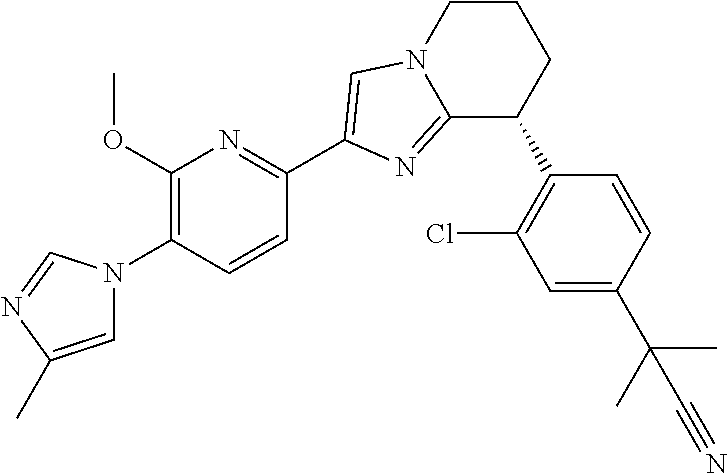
C1(OC)=C(N2C=C(C)N=C2)C=CC(C2=CN3C(=N2)C(C2=C(Cl)C=C(C(C)(C)C#N)C=C2)CCC3)=N1
